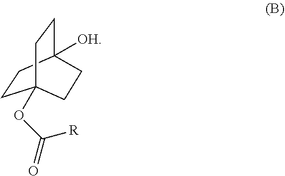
C1CC2([OH])CCC1(OC(=O)[R])CC2
